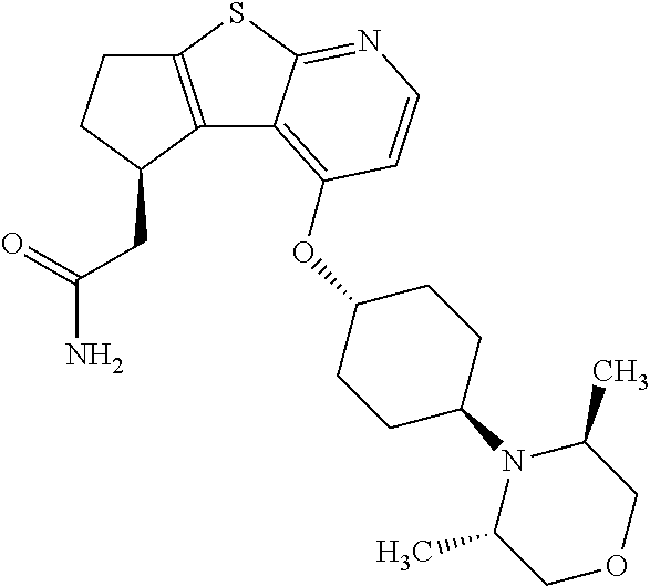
C12=C(C(CC(=O)N)CC1)C1=C(OC3CCC(N4C(C)COCC4C)CC3)C=CN=C1S2
